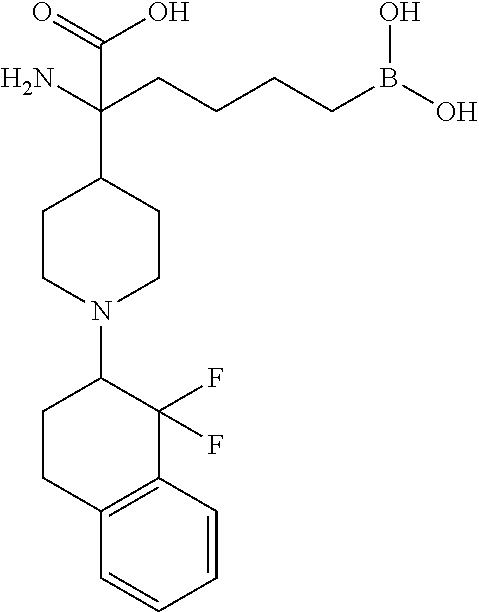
NC(CCCCB(O)O)(C1CCN(C2CCC3=C(C2(F)F)C=CC=C3)CC1)C(=O)O
